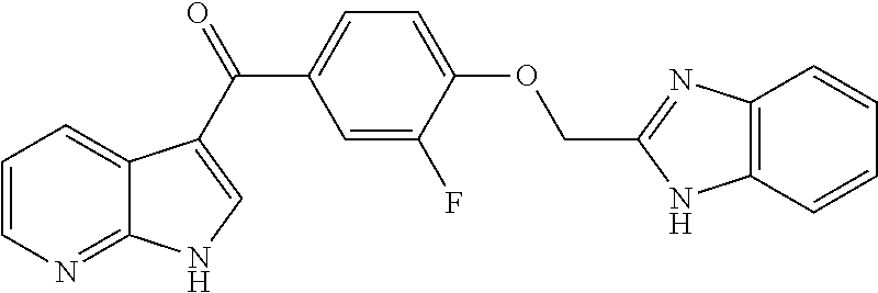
C1=CN=C2C(=C1)C(C(=O)C1=CC=C(OCC3=NC4=C(C=CC=C4)N3)C(F)=C1)=CN2
